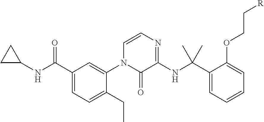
N(C(C1=CC=C(CC)C(N2C(=O)C(NC(C3=CC=CC=C3OCC[R])(C)C)=NC=C2)=C1)=O)C1CC1
